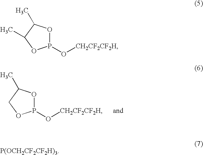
O1P(O[CH2CF2CF2H])OCC1C.O1P(O[CH2CF2CF2H])OC(C)C1C.[P(OCH2CF2CF2H)3]
